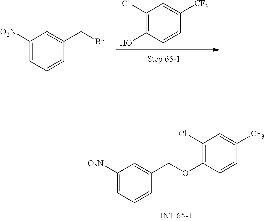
C1([O2N])=CC=CC(COC2=C(Cl)C=C([CF3])C=C2)=C1.C1([O2N])=CC=CC(CBr)=C1.C1(Cl)=C(O)C=CC([CF3])=C1
